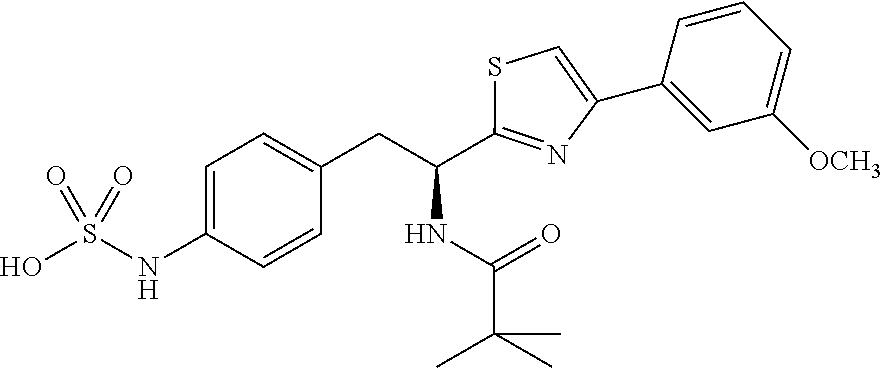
OS(=O)(=O)NC1=CC=C(CC(C2=NC(C3=CC([OCH3])=CC=C3)=CS2)NC(=O)C(C)(C)C)C=C1
